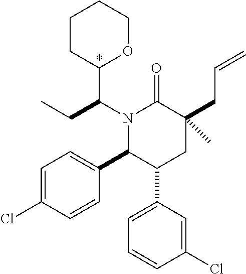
N1(C(CC)C2OCCCC2)C(C2=CC=C(Cl)C=C2)C(C2=CC=CC(Cl)=C2)CC(CC=C)(C)C1=O
